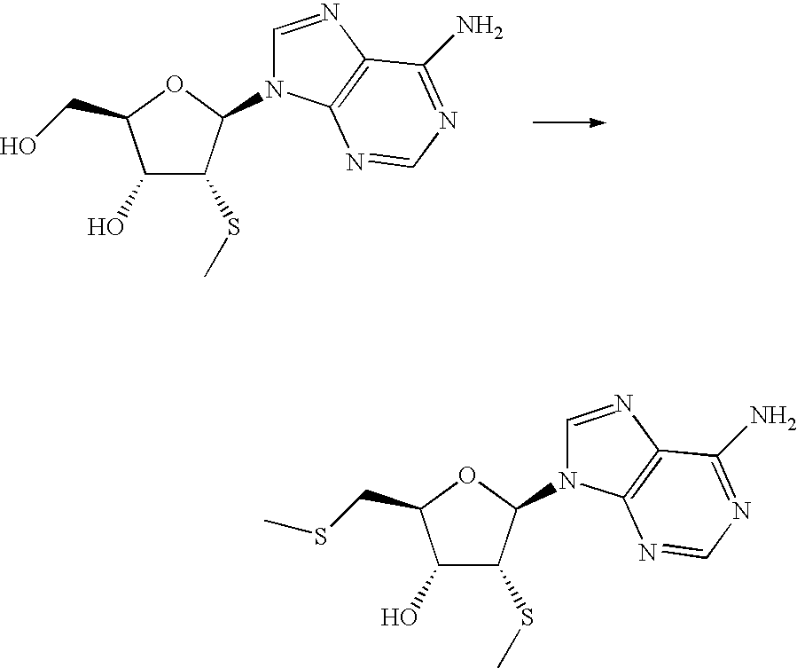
C1(O)C(SC)C(N2C=NC3=C2N=CN=C3N)OC1CSC.C1(O)C(SC)C(N2C=NC3=C2N=CN=C3N)OC1CO
